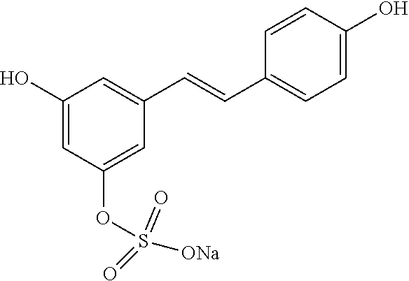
C1(O)=CC(OS([ONa])(=O)=O)=CC(C=CC2=CC=C(O)C=C2)=C1
